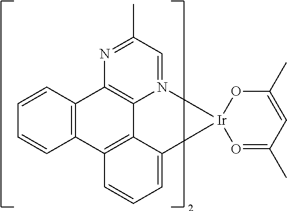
C12=C3N(=CC(C)=N1)[Ir]1(C4=CC=CC(=C34)C3=C2C=CC=C3)O=C(C)C=C(C)O1
